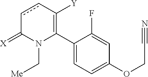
C1(C2=C([Y])ccC(=[X])N2C[Me])=CC=C(OCC#N)C=C1F
